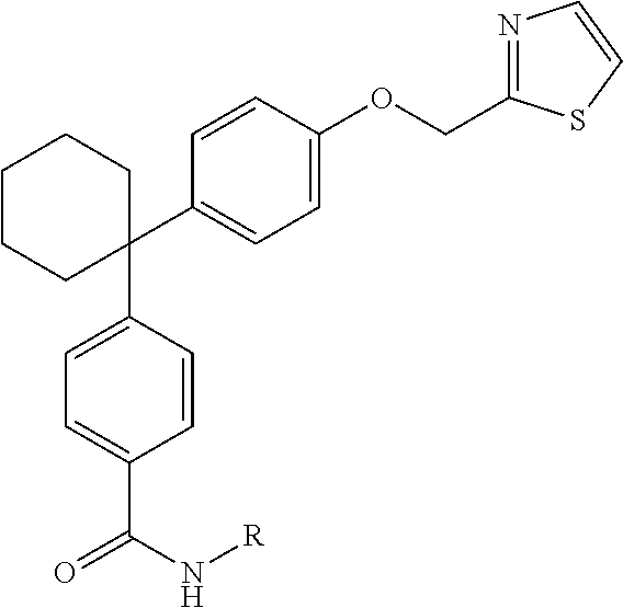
C1(C2=CC=C(OCC3=NC=CS3)C=C2)(C2=CC=C(C(N[R])=O)C=C2)CCCCC1
